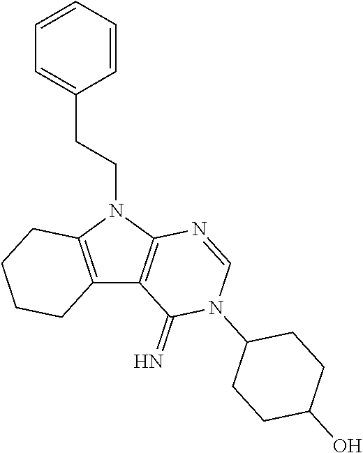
C12=C(N(CCC3=CC=CC=C3)C3=C1C(=N)N(C1CCC(O)CC1)C=N3)CCCC2
